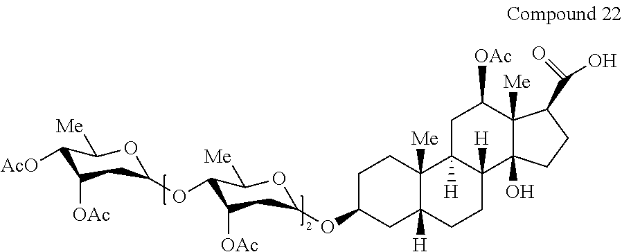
C1([AcO])C([OAc])CC(OC2C([OAc])CC(OC3CC4([H])C([Me])(CC3)C3([H])C([H])(CC4)C4(O)C([Me])(C([OAc])C3)C(C(O)=O)CC4)OC2[Me])OC1[Me]
